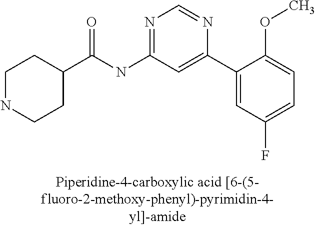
C1NCCC(C(NC2=NC=NC(C3=CC(F)=CC=C3OC)=C2)=O)C1
